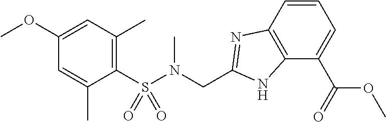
C1(S(N(CC2=NC3=C(N2)C(C(=O)OC)=CC=C3)C)(=O)=O)=C(C)C=C(OC)C=C1C
